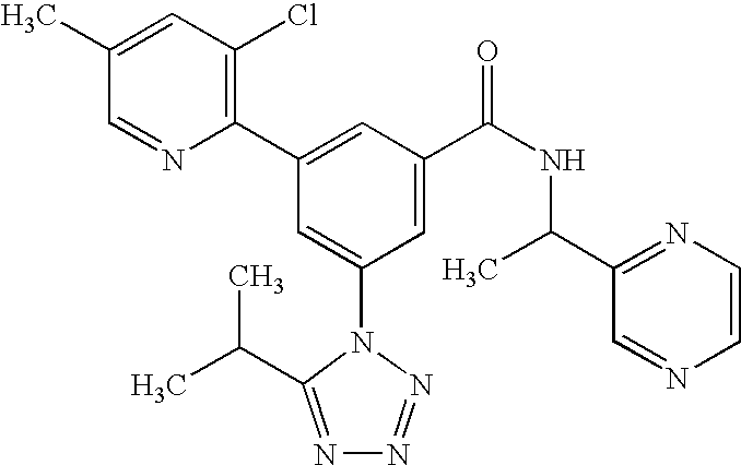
C1(C2=CC(C(NC(C3=NC=CN=C3)C)=O)=CC(N3C(C(C)C)=NN=N3)=C2)=C(Cl)C=C(C)C=N1
